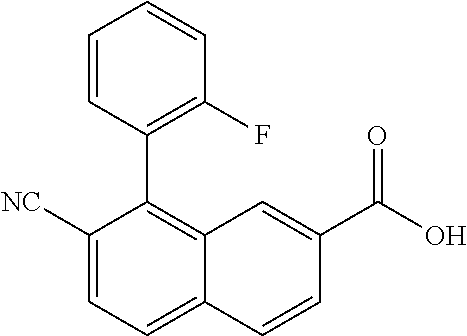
C1([NC])=CC=C2C(=C1C1=C(F)C=CC=C1)C=C(C(O)=O)C=C2
